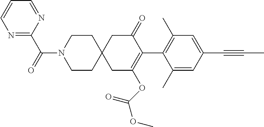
C1(C)=CC(C#CC)=CC(C)=C1C1=C(OC(OC)=O)CC2(CC1=O)CCN(C(=O)C1=NC=CC=N1)CC2
